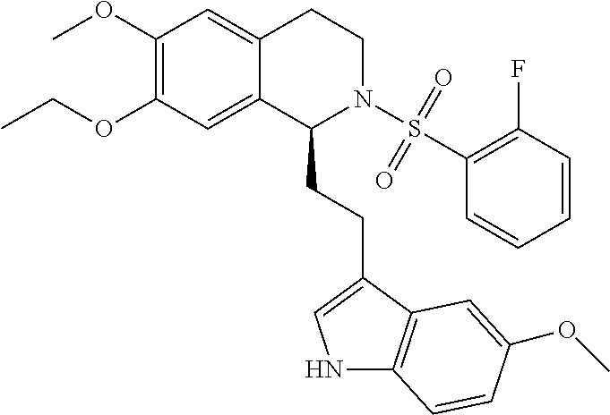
C(OC1=C(OC)C=C2C(=C1)C(CCC1=CNC3=C1C=C(OC)C=C3)N(S(C1=C(F)C=CC=C1)(=O)=O)CC2)C
